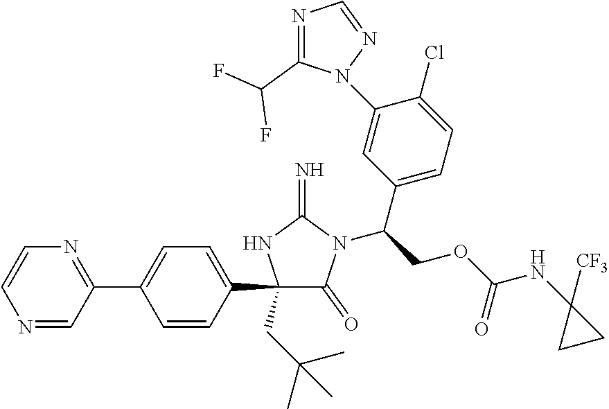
C1(C2=NC=CN=C2)=CC=C(C2(CC(C)(C)C)C(=O)N(C(C3=CC=C(Cl)C(N4C(C(F)F)=NC=N4)=C3)COC(=O)NC3([CF3])CC3)C(=N)N2)C=C1
